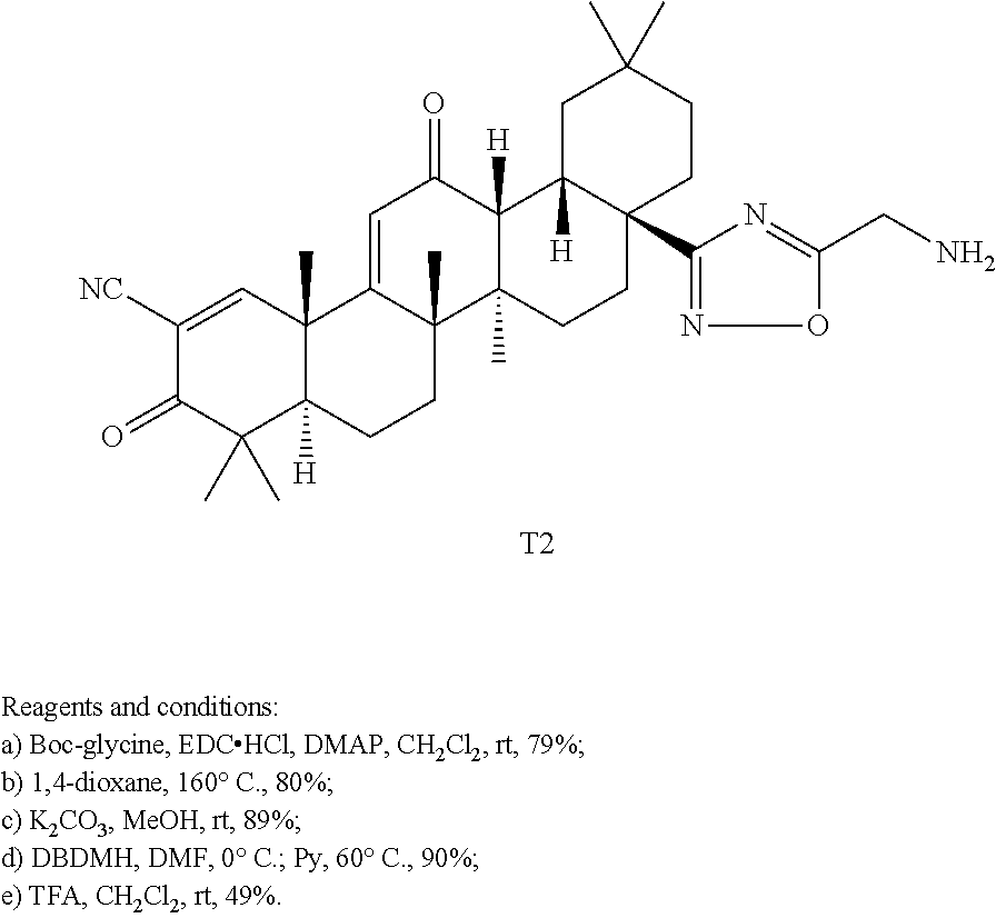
C1([NC])=CC2(C)C([H])(C(C)(C)C1=O)CCC1(C)C2=CC(=O)C2([H])C1(C)CCC1(C3=NOC(CN)=N3)C2([H])CC(C)(C)CC1.[T2]
